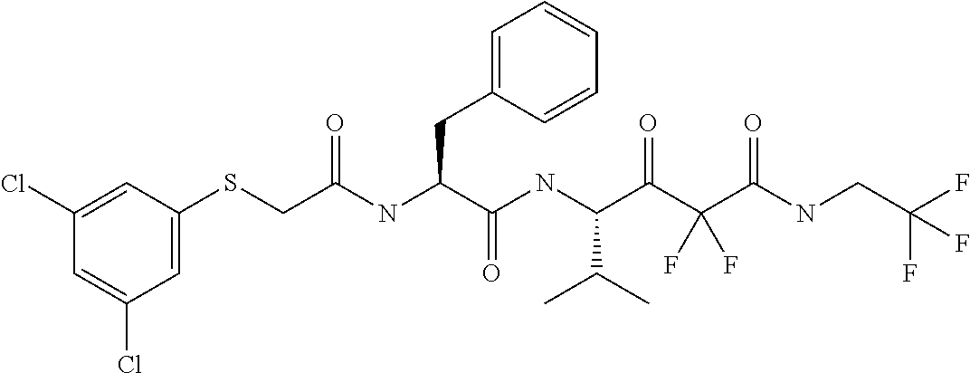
S(C1=CC(Cl)=CC(Cl)=C1)CC(=O)NC(CC1=CC=CC=C1)C(=O)NC(C(C)C)C(=O)C(C(=O)NCC(F)(F)F)(F)F
